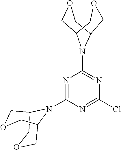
N1=C(N2C3COCC2COC3)N=C(Cl)N=C1N1C2COCC1COC2
